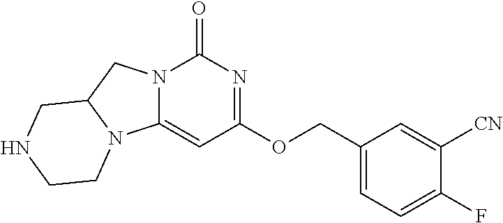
C1(COC2=NC(=O)N3C(=C2)N2C(C3)CNCC2)=CC=C(F)C([CN])=C1
